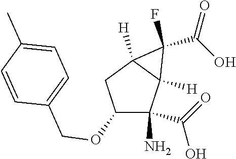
C1(OCC2=CC=C(C)C=C2)C(N)(C(=O)O)C2([H])C([H])(C1)C2(C(O)=O)F
